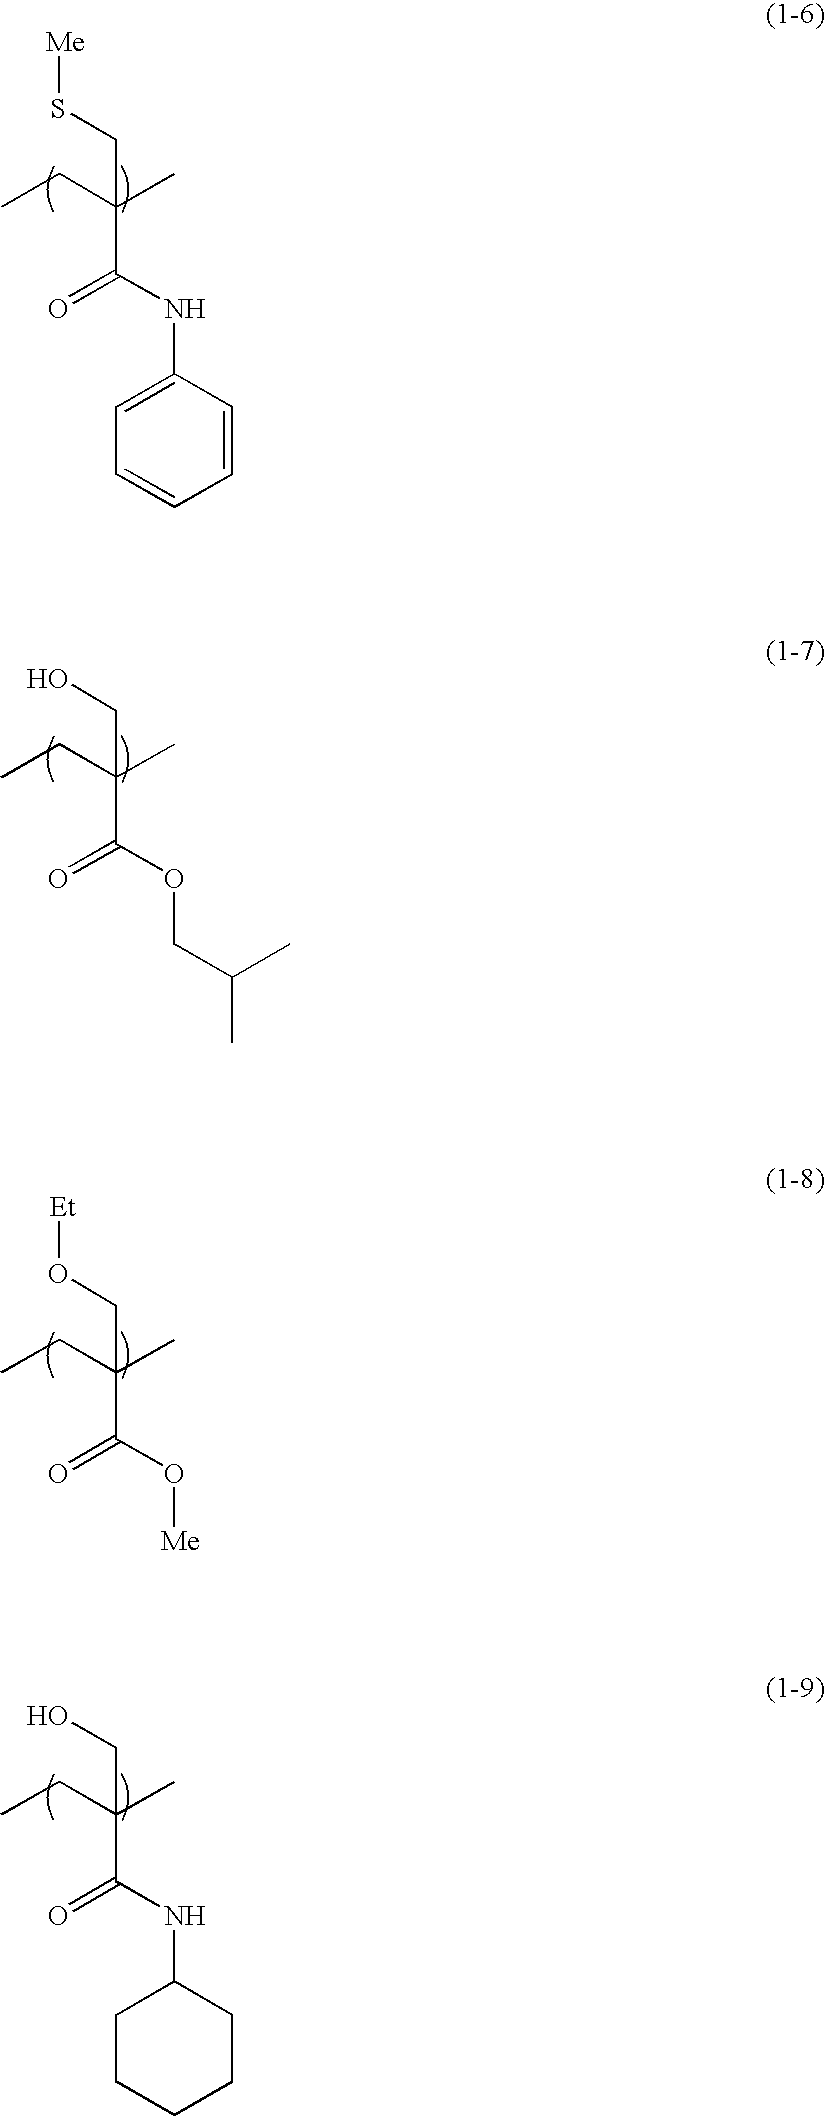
C(CC)(CS[Me])(C(NC1=CC=CC=C1)=O)C.C(CC)(CO)(C(OCC(C)C)=O)C.C(CC)(CO[Et])(C(O[Me])=O)C.C(CC)(CO)(C(NC1CCCCC1)=O)C
